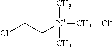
ClCC[N+](C)(C)C.[Cl-]
